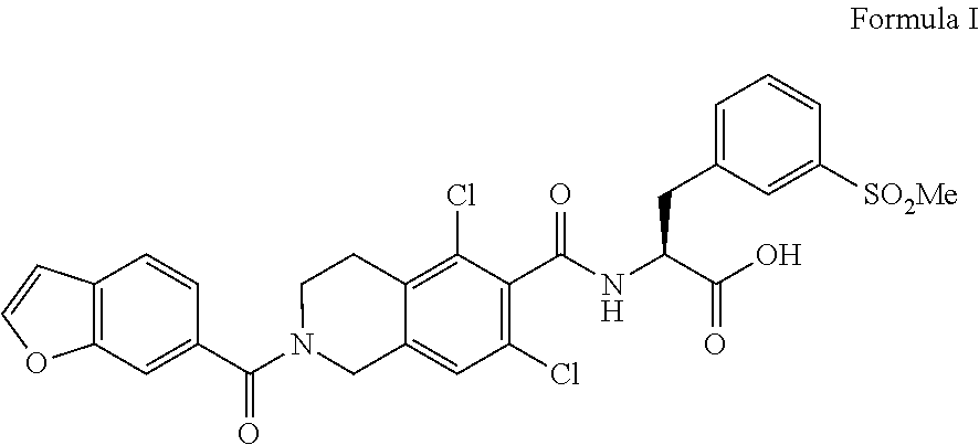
C12=C(C=C(C(N3CC4=CC(Cl)=C(C(NC(C(O)=O)CC5=CC=CC([SO2Me])=C5)=O)C(Cl)=C4CC3)=O)C=C1)OC=C2
